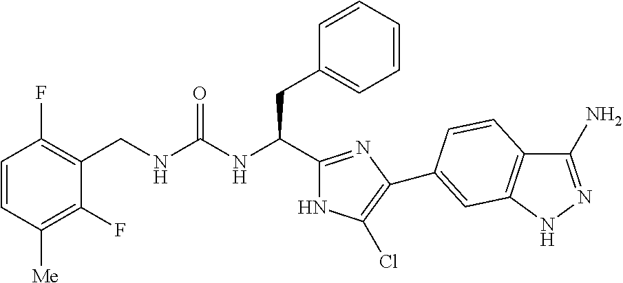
C(NC(CC1=CC=CC=C1)C1=NC(C2=CC3=C(C(N)=NN3)C=C2)=C(Cl)N1)(=O)NCC1=C(F)C=CC([Me])=C1F
